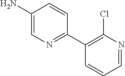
C1(N)=CN=C(C2=C(Cl)N=CC=C2)C=C1
